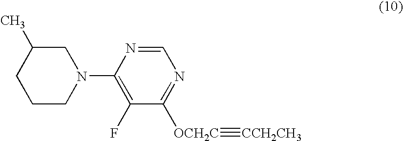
C1CN(C2=C(F)C([OCH2C]#[CCH2CH3])=NC=N2)CC(C)C1
